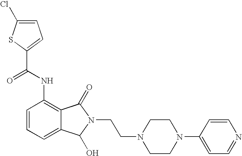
C1=C(Cl)SC(C(NC2=C3C(=CC=C2)C(O)N(CCN2CCN(C4=CC=NC=C4)CC2)C3=O)=O)=C1
